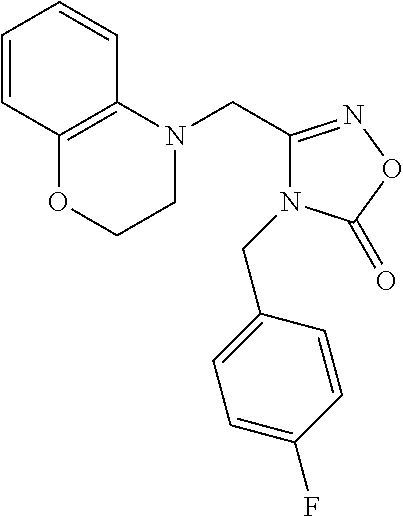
C1N(CC2=NOC(=O)N2CC2=CC=C(F)C=C2)C2=C(OC1)C=CC=C2
